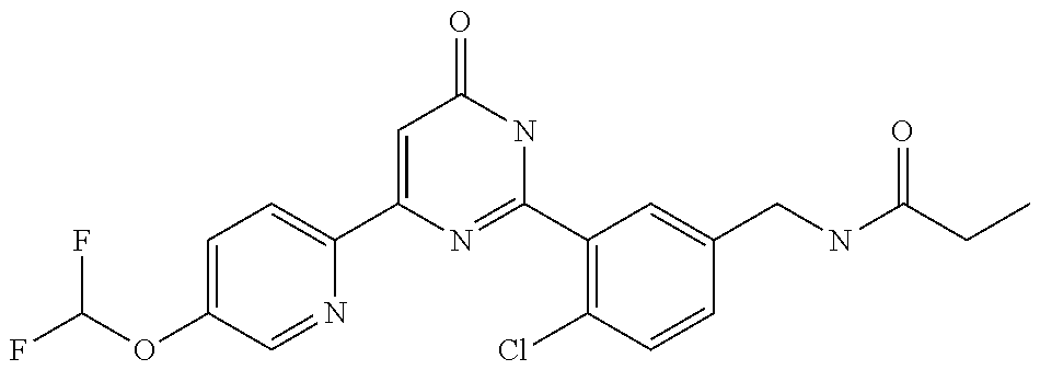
C1(C2=CC=C(OC(F)F)C=N2)=CC(=O)NC(C2=C(Cl)C=CC(CNC(CC)=O)=C2)=N1
